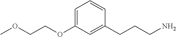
C1=C(OCCOC)C=C(CCCN)C=C1
